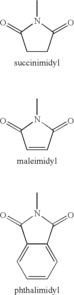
C1CC(=O)N(C)C1=O.C1=CC(=O)N(C)C1=O.C1=CC=C2C(=C1)C(=O)N(C)C2=O
